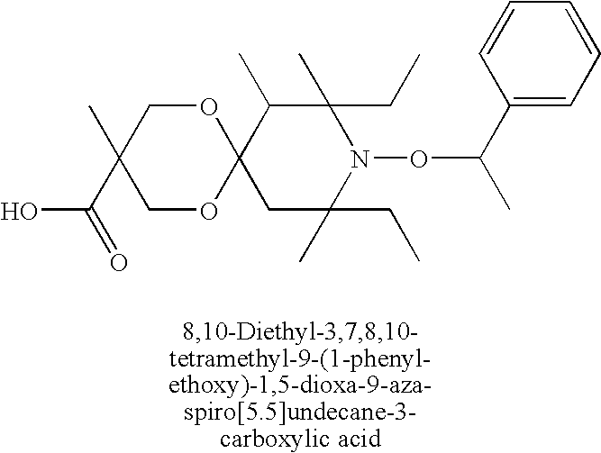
C12(C(C)C(C)(CC)N(OC(C)C3=CC=CC=C3)C(C)(CC)C1)OCC(C)(C(O)=O)CO2
